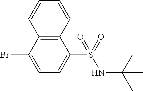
C12=C(C(Br)=CC=C1S(=O)(NC(C)(C)C)=O)C=CC=C2
